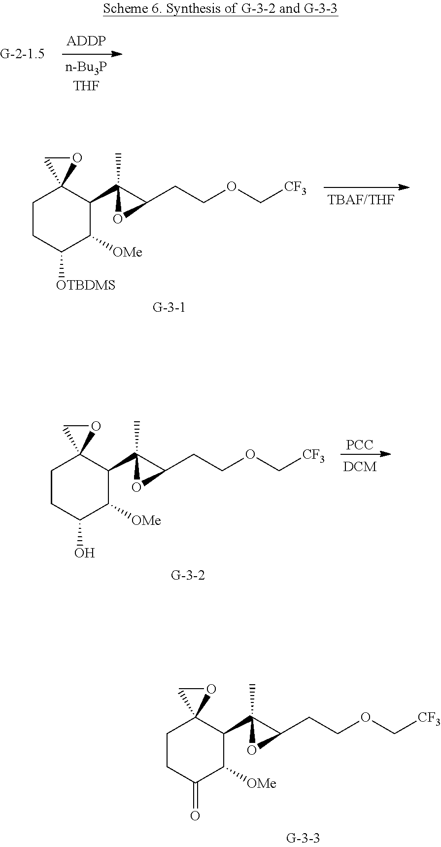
C1CC([OTBDMS])C([OMe])C(C2(C)C(CCOC[CF3])O2)C12OC2.[PCC].C1CC(O)C([OMe])C(C2(C)C(CCOC[CF3])O2)C12OC2.C1CC(=O)C([OMe])C(C2(C)C(CCOC[CF3])O2)C12OC2
